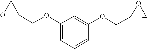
C1(COC2=CC=CC(OCC3CO3)=C2)CO1
